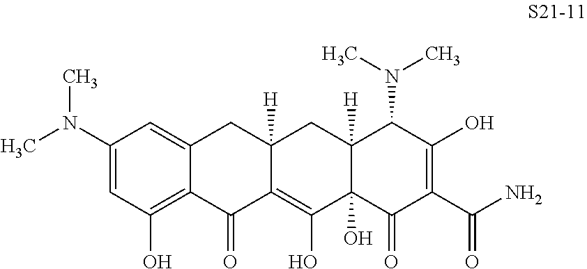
C1(N(C)C)=CC(O)=C2C(=C1)CC1([H])C(=C(O)C3(O)C([H])(C1)C(N(C)C)C(O)=C(C(N)=O)C3=O)C2=O
